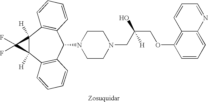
C12([H])C([H])(C3=C(C(N4CCN(CC(COC5=C6C(=CC=C5)N=CC=C6)(O)[H])CC4)C4=C1C=CC=C4)C=CC=C3)C2(F)F
